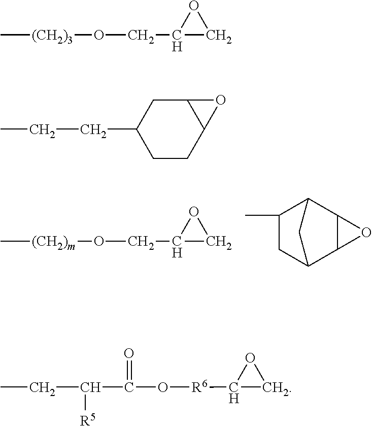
C[(CH2)m]OCC1CO1.C12C3CC(C)C(C1O2)C3.C[(CH2)3]OCC1CO1.C1(CCC)CCC2C(C1)O2.[R6](C1CO1)OC(C(CC)[R5])=O
